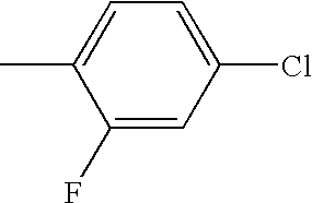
C1(F)=CC(Cl)=CC=C1C
